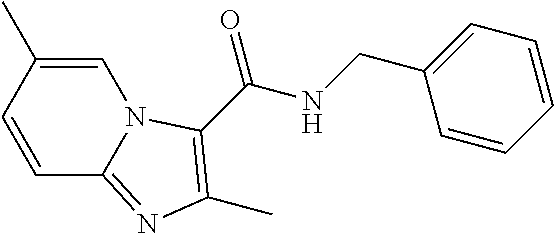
C1=C(C)C=CC2=NC(C)=C(C(NCC3=CC=CC=C3)=O)N12
